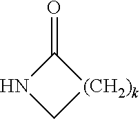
O=C1NC[(CH2)k]1
